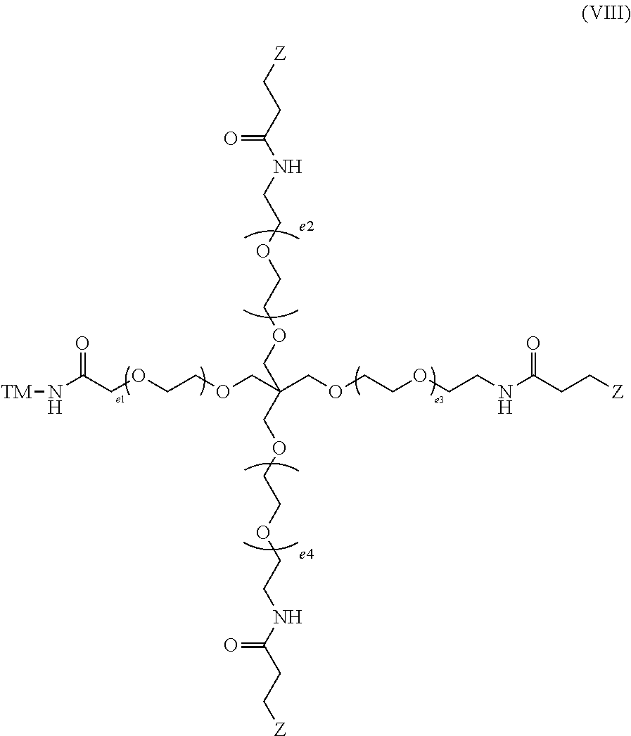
N(C(COCCOCC(COCCOCCNC(CC[Z])=O)(COCCOCCNC(CC[Z])=O)COCCOCCNC(CC[Z])=O)=O)[TM]
